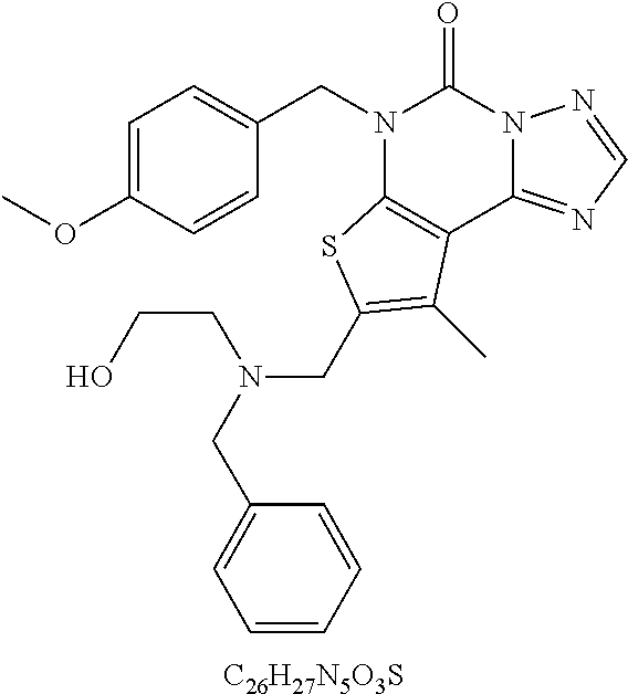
C1=C(OC)C=CC(CN2C3=C(C4=NC=NN4C2=O)C(C)=C(CN(CCO)CC2=CC=CC=C2)S3)=C1.[C26H27N5O3S]
